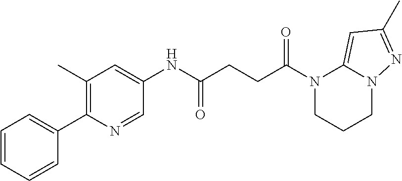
C1(NC(CCC(N2CCCN3C2=CC(C)=N3)=O)=O)=CC(C)=C(C2=CC=CC=C2)N=C1
